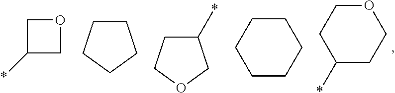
C1(*)CCOCC1.C1(*)COC1.C1CCCC1.C1(*)CCOC1.C1CCCCC1
